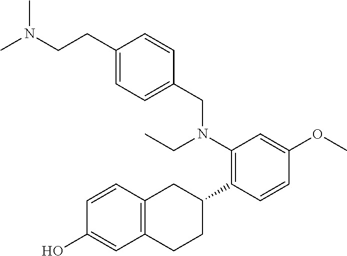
OC1=CC2=C(C=C1)CC(C1=C(N(CC)CC3=CC=C(CCN(C)C)C=C3)C=C(OC)C=C1)CC2
